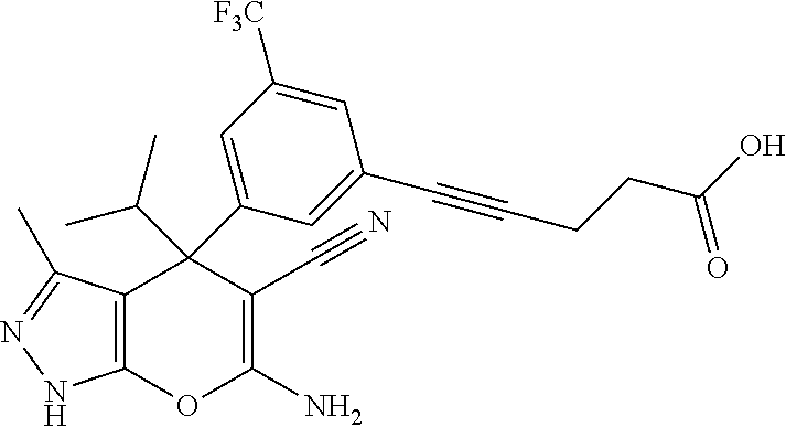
C12=C(C(C)=NN1)C(C1=CC([F3C])=CC(C#CCCC(O)=O)=C1)(C(C)C)C(C#N)=C(N)O2
